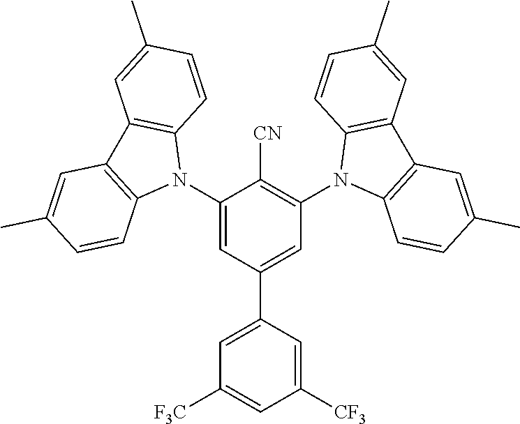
C1(N2C3=C(C4=C2C=CC(C)=C4)C=C(C)C=C3)=CC(C2=CC([F3C])=CC([CF3])=C2)=CC(N2C3=C(C4=C2C=CC(C)=C4)C=C(C)C=C3)=C1[CN]
